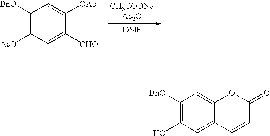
C1([BnO])=C([AcO])C=C([CHO])C([OAc])=C1.C1([BnO])=C(O)C=C2C(=C1)OC(=O)C=C2
